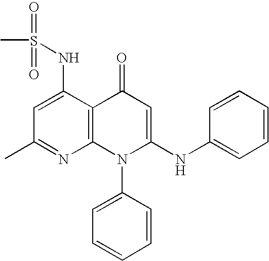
C1(C)=NC2=C(C(NS(C)(=O)=O)=C1)C(=O)C=C(NC1=CC=CC=C1)N2C1=CC=CC=C1
